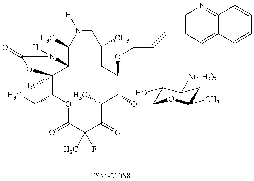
[FSM-21088].C1(CC)C2(C)C(N([H])C(=O)O2)C(C)N([H])CC(C)CC(OCC=CC2=CN=C3C(=C2)C=CC=C3)C(OC2C(O)C([N(CH3)2])CC(C)O2)C(C)C(=O)C(C)(F)C(=O)O1
